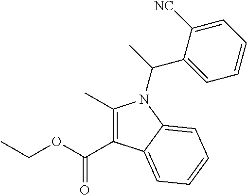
C1(C)=C(C(OCC)=O)C2=CC=CC=C2N1C(C)C1=CC=CC=C1[NC]
